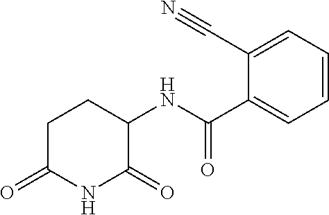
C1C(=O)NC(=O)C(NC(C2=CC=CC=C2C#N)=O)C1
